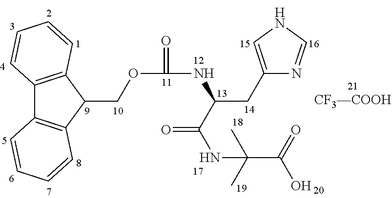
C12=C(C(COC(=O)NC(C(=O)NC(C(O)=O)(C)C)CC3=CNC=N3)C3=C1C=CC=C3)C=CC=C2
